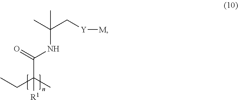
C(C(C)(CC)[R1])(NC(C[Y][M])(C)C)=O
